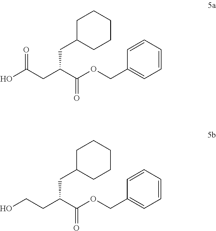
OC(CC(C(OCC1=CC=CC=C1)=O)CC1CCCCC1)=O.OCCC(C(OCC1=CC=CC=C1)=O)CC1CCCCC1
